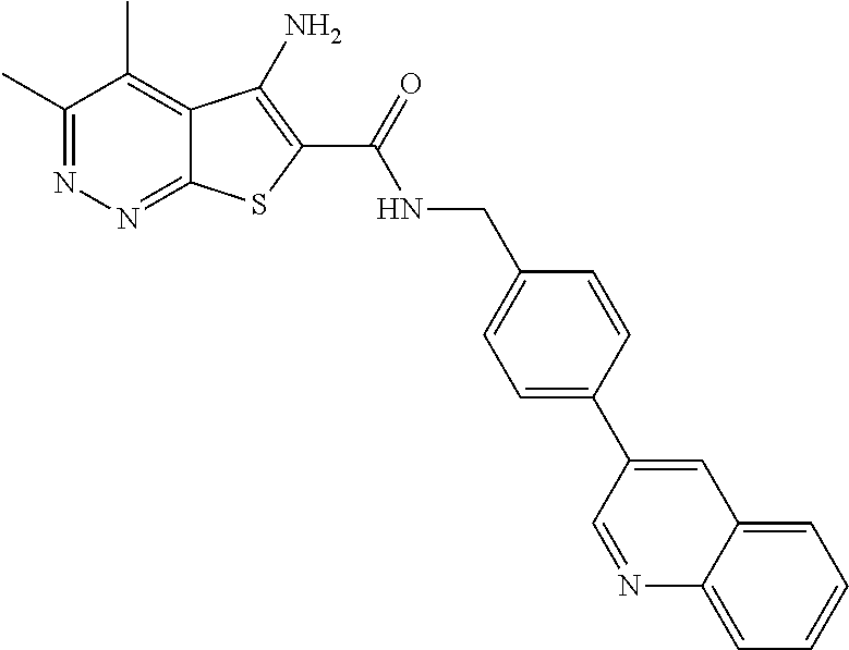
C1(C)=NN=C2C(=C1C)C(N)=C(C(=O)NCC1=CC=C(C3=CC4=CC=CC=C4N=C3)C=C1)S2
